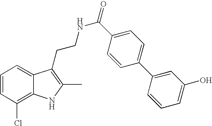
C1=CC(Cl)=C2C(=C1)C(CCNC(=O)C1=CC=C(C3=CC(O)=CC=C3)C=C1)=C(C)N2
